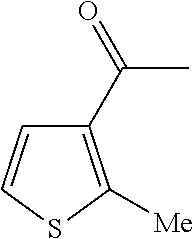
C1(C(=O)C)=C([Me])SC=C1
